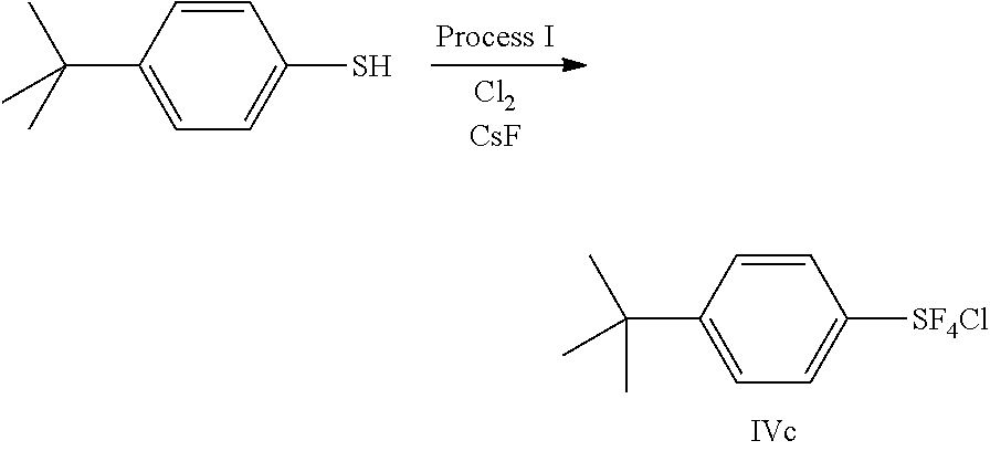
C1=C(C(C)(C)C)C=CC([SF4Cl])=C1.C1=C(C(C)(C)C)C=CC(S)=C1
